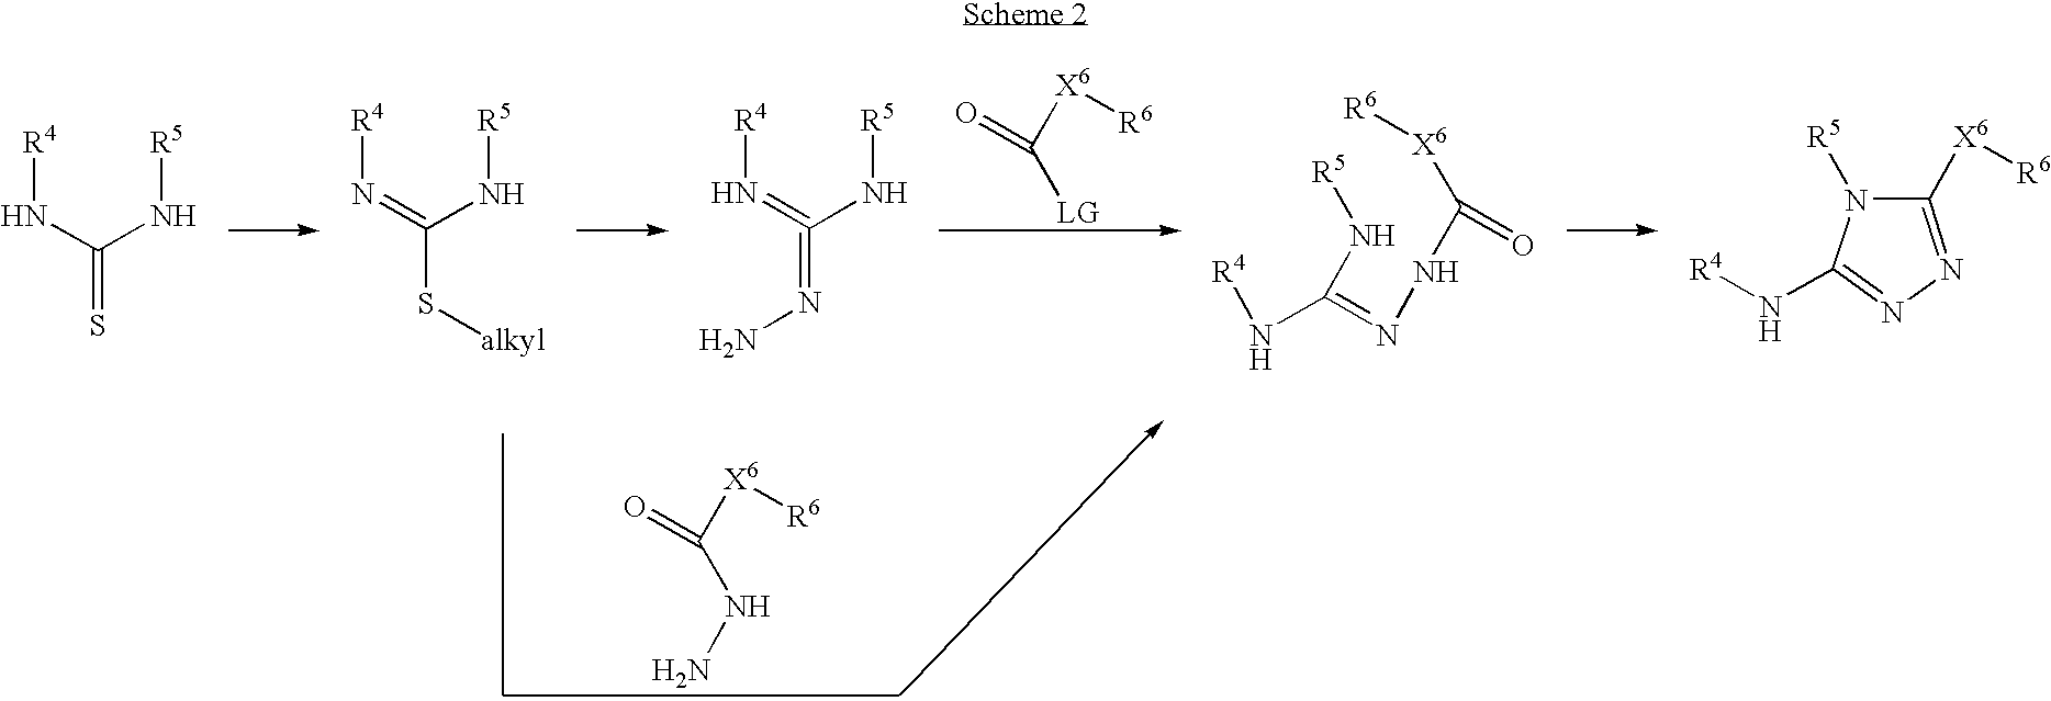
[X6](C([LG])=O)[R6].NNC([X6][R6])=O.N(C(N[R5])=S)[R4].N(=C(N[R5])S[alkyl])[R4].N(=C(N[R5])=NN)[R4].C1([X6][R6])=NN=C(N[R4])N1[R5].C(=O)(NN=C(N[R4])N[R5])[X6][R6]
